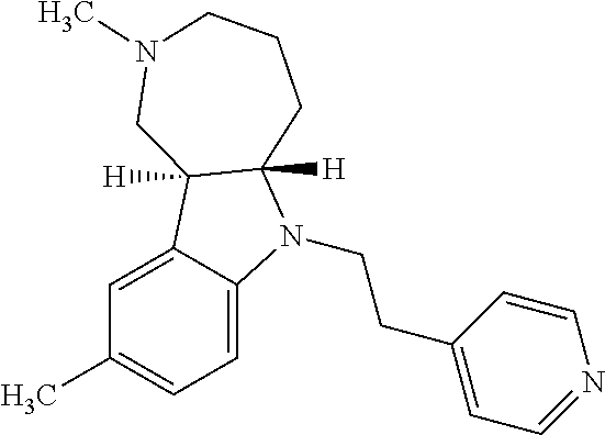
C1=C2C(=CC=C1C)N(CCC1=CC=NC=C1)C1([H])C2([H])CN(C)CCC1
